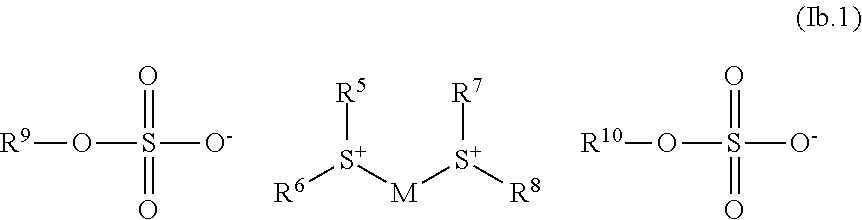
[R9]OS(=O)(=O)[O-].[R6][S+]([M][S+]([R8])[R7])[R5].[R10]OS(=O)(=O)[O-]
